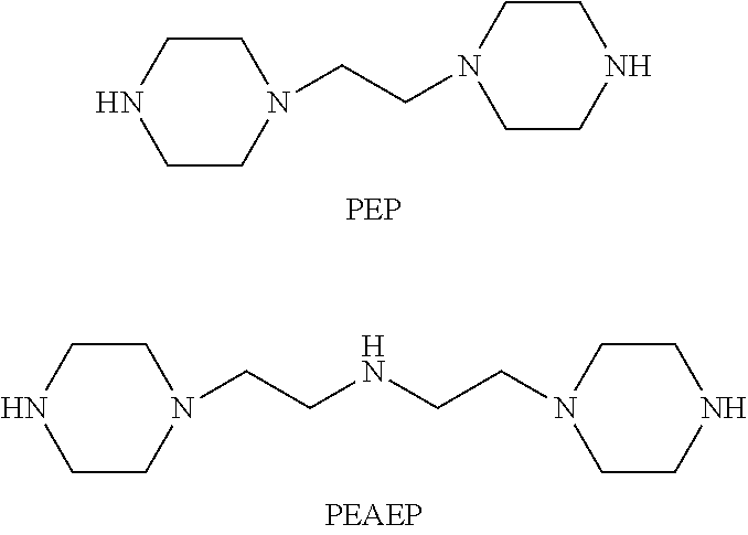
C1CNCCN1CCN1CCNCC1.C1CNCCN1CCNCCN1CCNCC1
